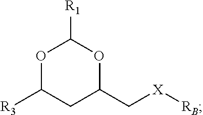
C1([R3])OC([R1])OC(C[X][RB])C1
